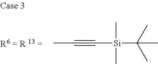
CC#C[Si](C(C)(C)C)(C)C
